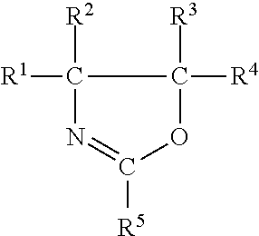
[R2]C1([R1])N=C([R5])OC1([R3])[R4]
